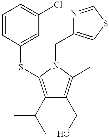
C1(C(C)C)=C(SC2=CC(Cl)=CC=C2)N(CC2=CSC=N2)C(C)=C1CO
